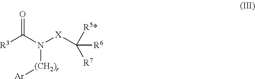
[R3]C(=O)N([X]C([R5*])([R6])[R7])[(CH2)r][Ar]
